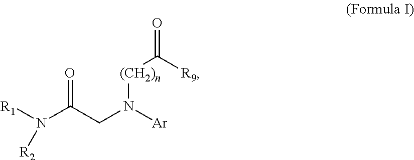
[R1]N(C(CN([Ar])[(CH2)n]C([R9])=O)=O)[R2]
